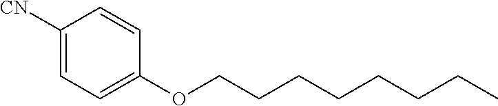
[CN]C1=CC=C(OCCCCCCCC)C=C1
